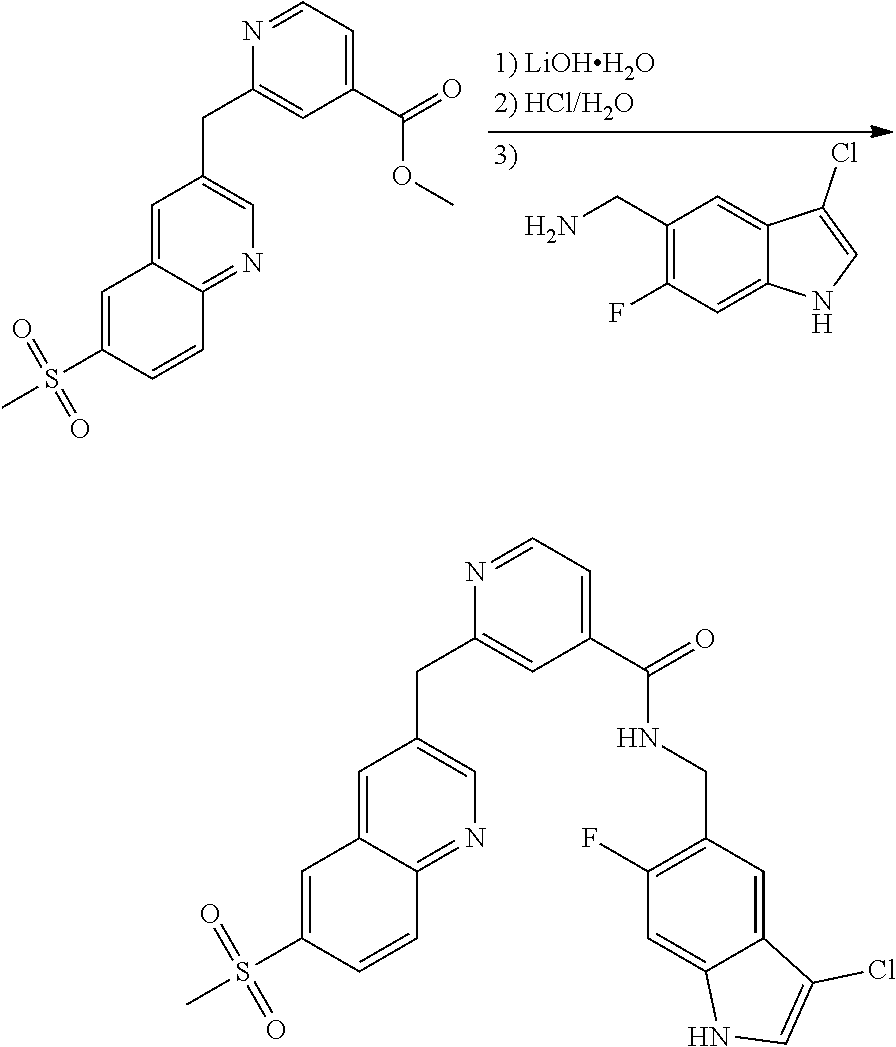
C1(CN)=C(F)C=C2C(=C1)C(Cl)=CN2.C1=C(S(C)(=O)=O)C=CC2=NC=C(CC3=CC(C(=O)OC)=CC=N3)C=C12.C1=C(S(C)(=O)=O)C=CC2=NC=C(CC3=CC(C(=O)NCC4=C(F)C=C5C(=C4)C(Cl)=CN5)=CC=N3)C=C12
